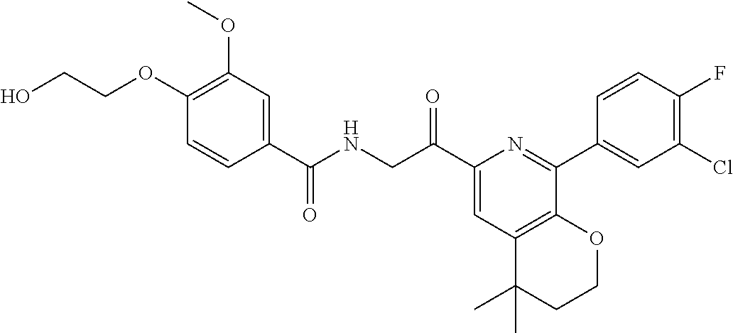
OCCOC1=C(OC)C=C(C(NCC(C2=CC3=C(C(C4=CC(Cl)=C(F)C=C4)=N2)OCCC3(C)C)=O)=O)C=C1
